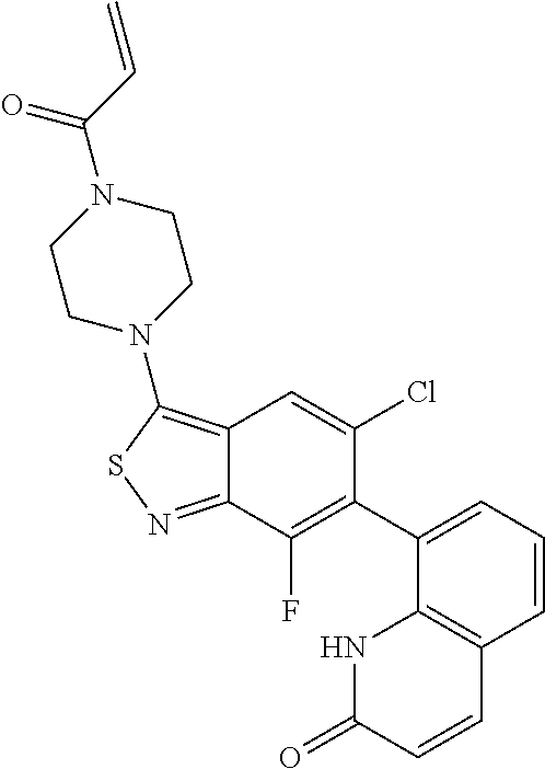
C12=C(N3CCN(C(=O)C=C)CC3)SN=C1C(F)=C(C1=CC=CC3=C1NC(=O)C=C3)C(Cl)=C2
